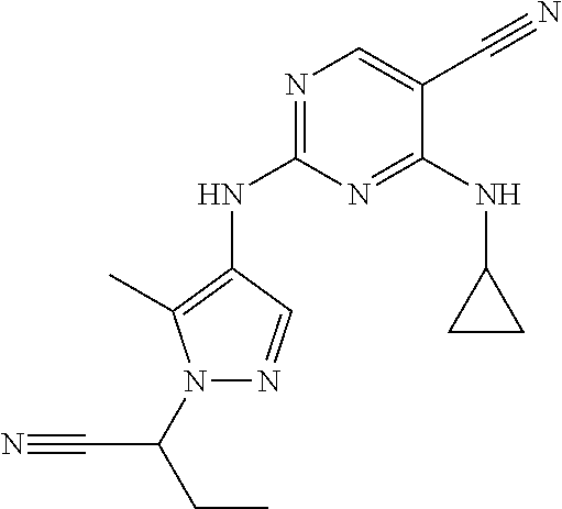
C(CC)(N1N=CC(NC2=NC=C(C#N)C(NC3CC3)=N2)=C1C)C#N
